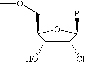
C1(Cl)C(O)C(COC)OC1B
